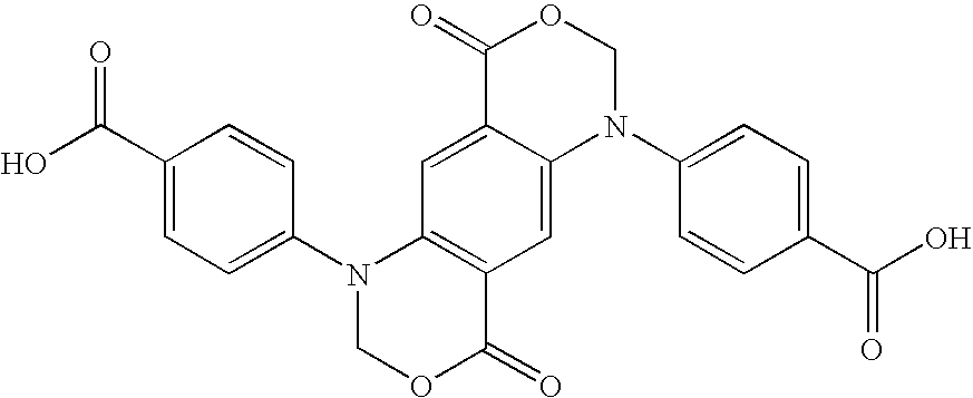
C1(C(O)=O)=CC=C(N2COC(=O)C3=C2C=C2C(=C3)N(C3=CC=C(C(O)=O)C=C3)COC2=O)C=C1
